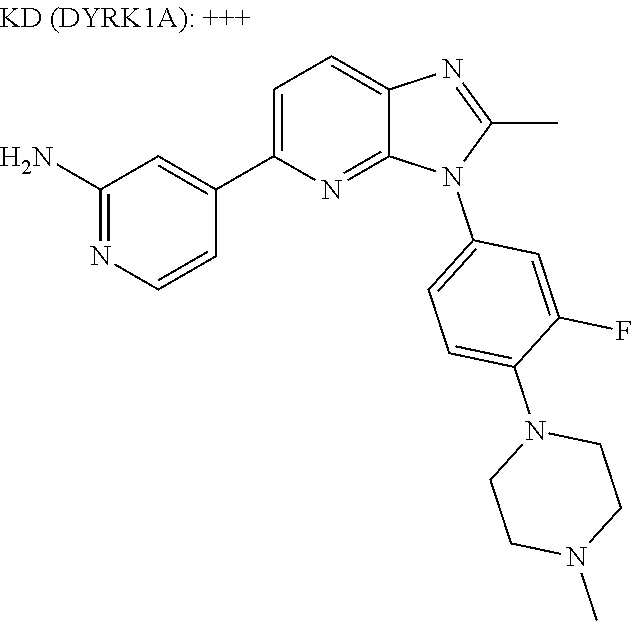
C1(C2=CC=C3N=C(C)N(C4=CC=C(N5CCN(C)CC5)C(F)=C4)C3=N2)=CC(N)=NC=C1
